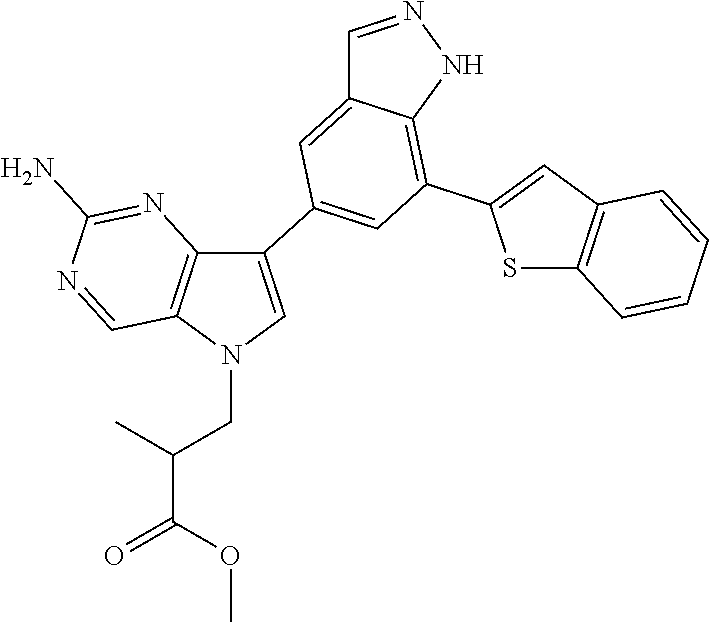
C12=C(N(CC(C(=O)OC)C)C=C1C1=CC(C3=CC4=C(S3)C=CC=C4)=C3C(=C1)C=NN3)C=NC(N)=N2
